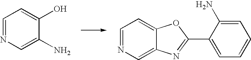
C1=NC=C(N)C(O)=C1.C1=NC=C2C(=C1)OC(C1=CC=CC=C1N)=N2
